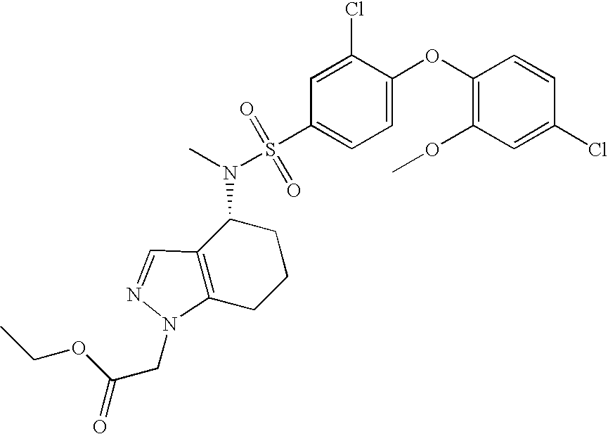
C1(OC2=CC=C(S(N(C)C3C4=C(CCC3)N(CC(=O)OCC)N=C4)(=O)=O)C=C2Cl)=C(OC)C=C(Cl)C=C1
